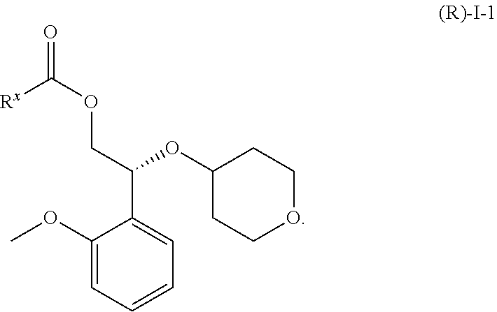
C1(OC)=CC=CC=C1C(COC(=O)[Rx])OC1CCOCC1
